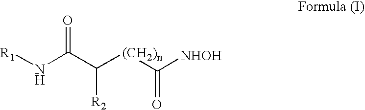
[R1]NC(C([(CH2)n]C([NHOH])=O)[R2])=O
